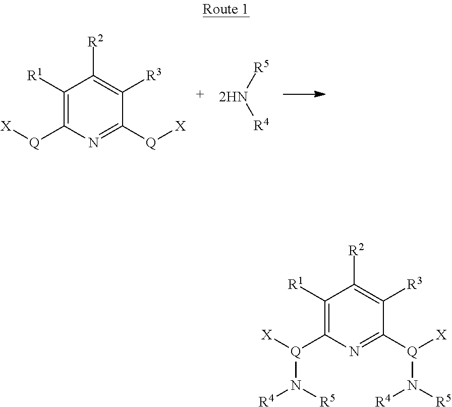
C1([R1])=C([Q][X])N=C([Q][X])C([R3])=C1[R2].[2HN]([R5])[R4].C1([R1])=C([Q]([X])N([R5])[R4])N=C([Q]([X])N([R5])[R4])C([R3])=C1[R2]
